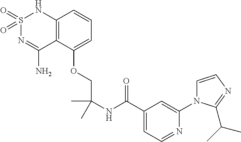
S1(=O)(=O)N=C(N)C2=C(N1)C=CC=C2OCC(NC(C1=CC=NC(N2C=CN=C2C(C)C)=C1)=O)(C)C
